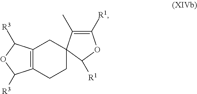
C12=C(C([R3])OC1[R3])CC1(C(C)=C([R1])OC1[R1])CC2
